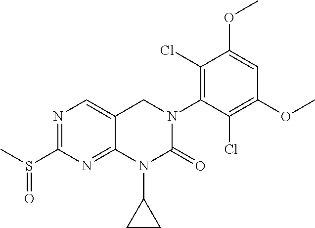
C1(S(C)=O)=NC=C2C(=N1)N(C1CC1)C(=O)N(C1=C(Cl)C(OC)=CC(OC)=C1Cl)C2
